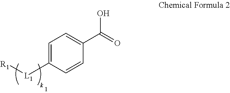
C1=C([L1][R1])C=CC(C(=O)O)=C1
